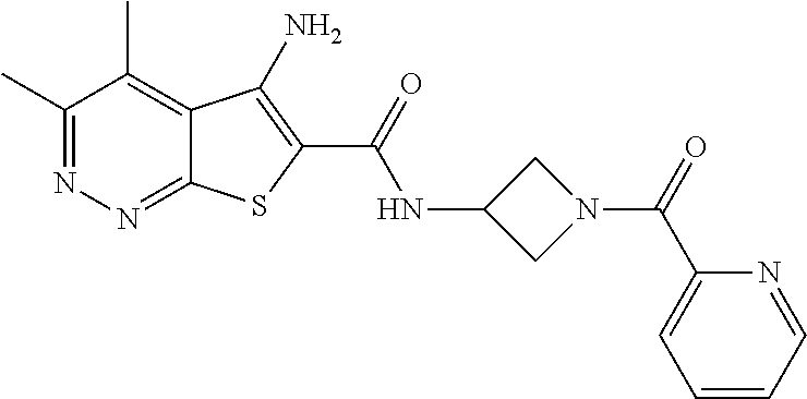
C1(C)=NN=C2C(=C1C)C(N)=C(C(=O)NC1CN(C(=O)C3=CC=CC=N3)C1)S2
